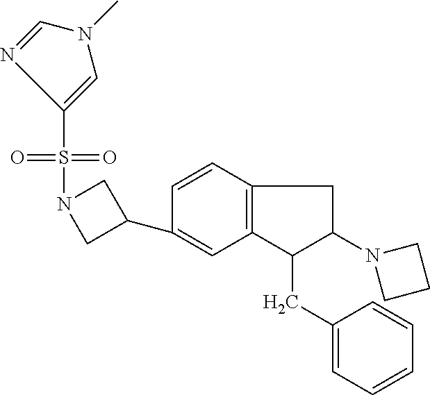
C1(C2CN(S(=O)(=O)C3=CN(C)C=N3)C2)=CC2=C(C=C1)CC(N1CCC1)C2CC1=CC=CC=C1
